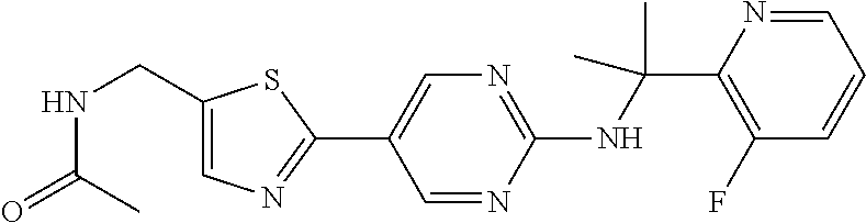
C1(NC(C2=C(F)C=CC=N2)(C)C)=NC=C(C2=NC=C(CNC(=O)C)S2)C=N1
